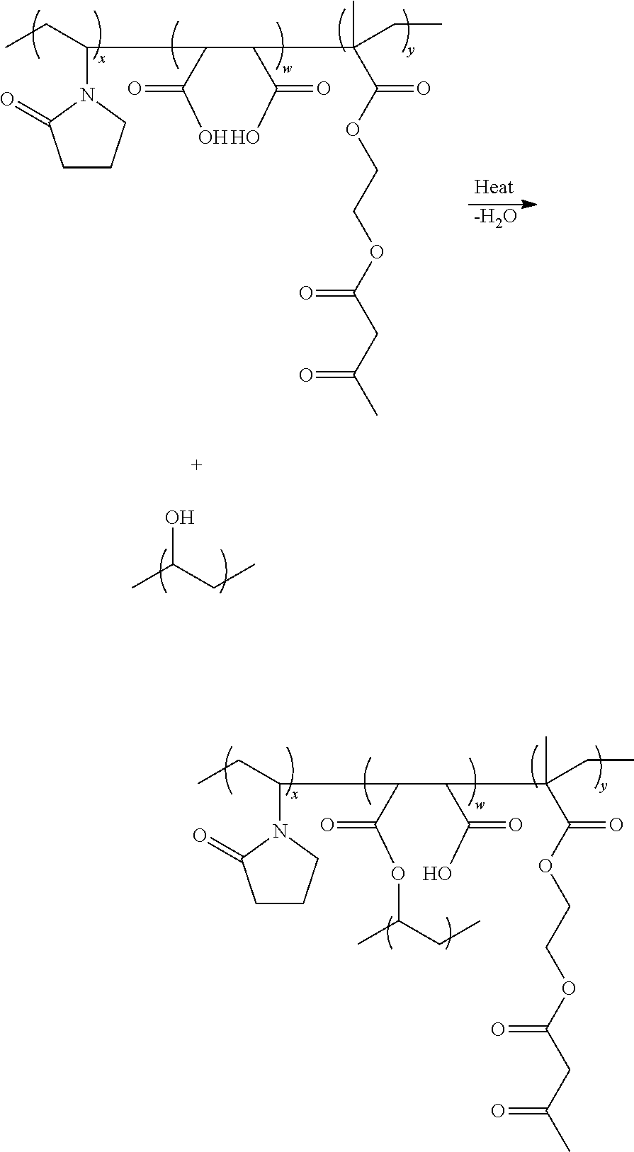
CCC(N1C(=O)CCC1)C(C(C(C)(CC)C(OCCOC(CC(C)=O)=O)=O)C(O)=O)C(O)=O.[-H2O].CC(CC)O.CCC(N1C(=O)CCC1)C(C(C(C)(CC)C(OCCOC(CC(C)=O)=O)=O)C(O)=O)C(OC(CC)C)=O
